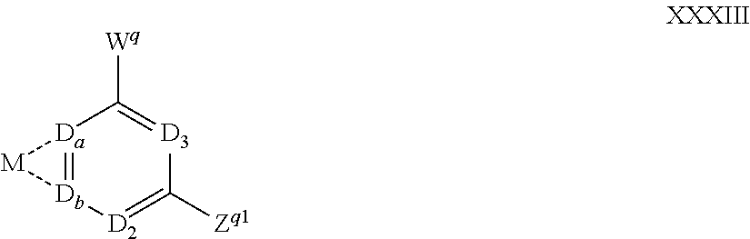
[Da]12=[Db]([D2]=C([Zq1])[D3]=C1[Wq])[M]2
